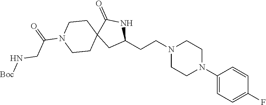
C1(N2CCN(CCC3NC(=O)C4(C3)CCN(C(CN[Boc])=O)CC4)CC2)=CC=C(F)C=C1
